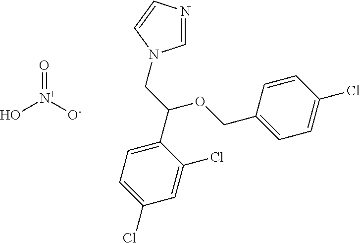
O[N+]([O-])=O.C1=NC=CN1CC(C1=CC=C(Cl)C=C1Cl)OCC1=CC=C(Cl)C=C1
